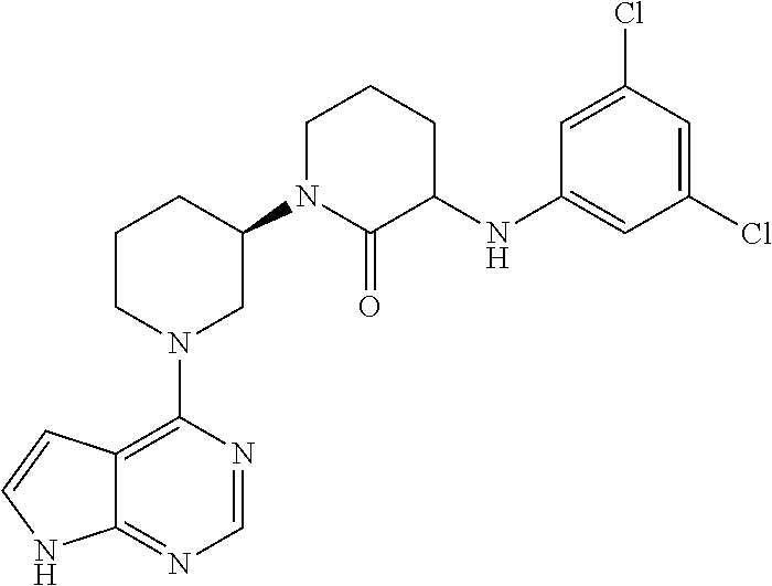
C1(N2CC(N3C(=O)C(NC4=CC(Cl)=CC(Cl)=C4)CCC3)CCC2)=C2C(=NC=N1)NC=C2
